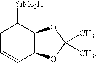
C1C=CC2C(C1[SiMe2H])OC(C)(C)O2
